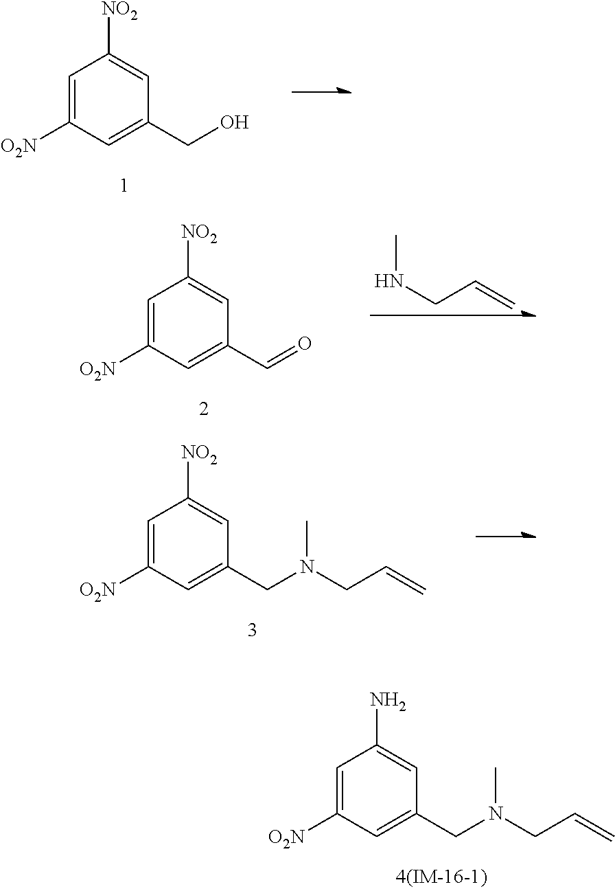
C1=C([O2N])C=C(CN(C)CC=C)C=C1N.C1=C([O2N])C=C(CO)C=C1[NO2].C1=C([O2N])C=C(C=O)C=C1[NO2].C(NC)C=C.C1=C([O2N])C=C(CN(C)CC=C)C=C1[NO2]
